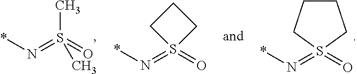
*N=S(=O)(C)C.*N=S1(=O)CCCC1.*N=S1(=O)CCC1
